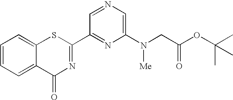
C1(C2=NC(=O)C3=CC=CC=C3S2)=NC(N(CC(OC(C)(C)C)=O)[Me])=CN=C1
